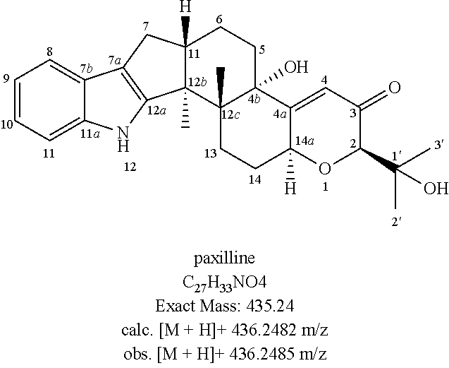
C1=CC=C2C(=C1)C1=C(N2)C2(C)C([H])(C1)CCC1(O)C2(C)CCC2([H])C1=CC(=O)C(C(C)(C)O)O2
